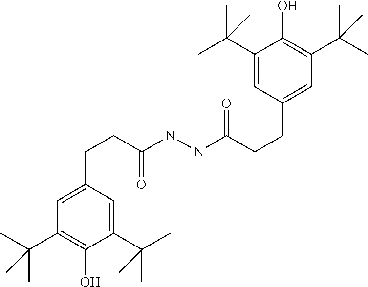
C1(C(C)(C)C)=CC(CCC(=O)NNC(CCC2=CC(C(C)(C)C)=C(O)C(C(C)(C)C)=C2)=O)=CC(C(C)(C)C)=C1O
